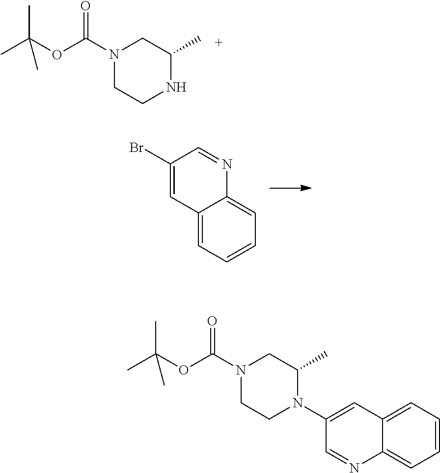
N1(C(OC(C)(C)C)=O)CCNC(C)C1.C1(Br)=CC2=CC=CC=C2N=C1.N1(C(OC(C)(C)C)=O)CCN(C2=CC3=CC=CC=C3N=C2)C(C)C1
